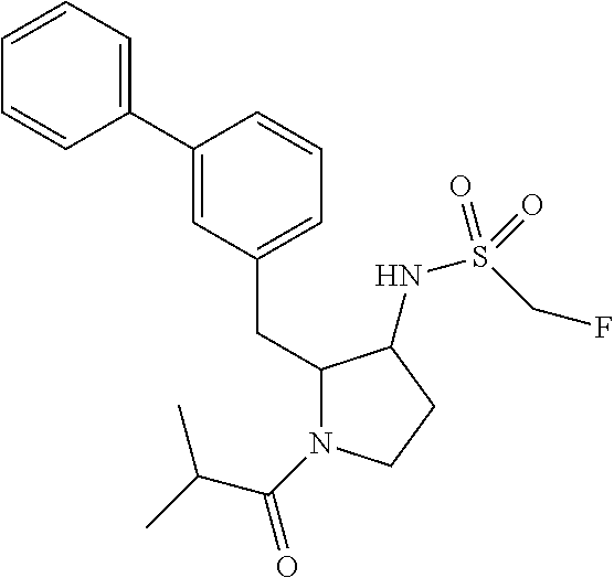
C1=CC=C(C2=CC(CC3N(C(=O)C(C)C)CCC3NS(CF)(=O)=O)=CC=C2)C=C1
